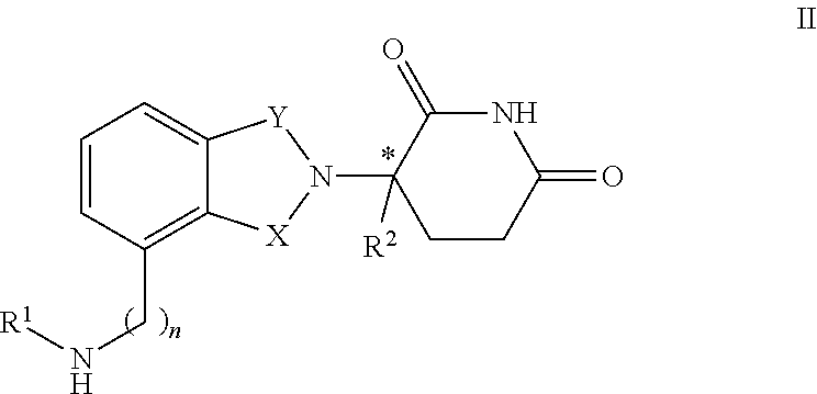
C1(=O)C(N2[Y]C3=CC=CC(CN[R1])=C3[X]2)([R2])CCC(=O)N1
